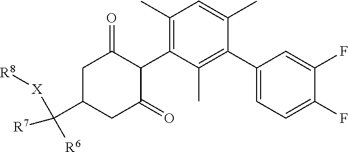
C1(C2=CC=C(F)C(F)=C2)=C(C)C(C2C(=O)CC(C([R7])([R6])[X][R8])CC2=O)=C(C)C=C1C
